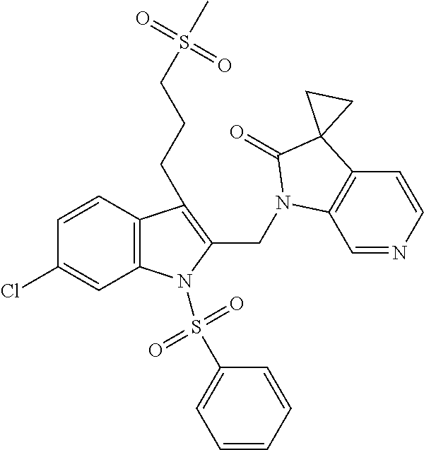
C1=CC2=C(C=C1Cl)N(S(C1=CC=CC=C1)(=O)=O)C(CN1C3=C(C=CN=C3)C3(C1=O)CC3)=C2CCCS(=O)(=O)C
